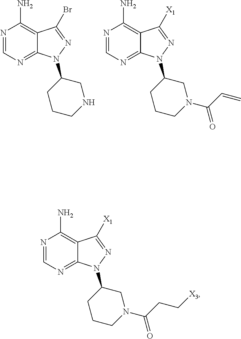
N1=CN=C2C(=C1N)C(Br)=NN2C1CCCNC1.N1=CN=C2C(=C1N)C([X1])=NN2C1CCCN(C(C=C)=O)C1.N1=CN=C2C(=C1N)C([X1])=NN2C1CCCN(C(CC[X3])=O)C1
